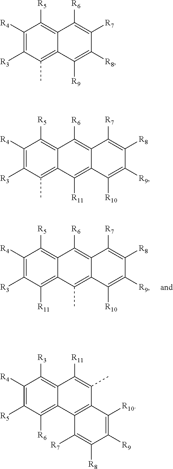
C1([R4])=C([R3])C(C)=C2C(=C1[R5])C([R6])=C([R7])C([R8])=C2[R9].C1([R4])=C([R3])C([R11])=C2C(=C1[R5])C([R6])=C1C(=C2C)C([R10])=C([R9])C([R8])=C1[R7].C1([R4])=C([R5])C([R6])=C2C(=C1[R3])C([R11])=C(C)C1=C2C([R7])=C([R8])C([R9])=C1[R10].C1([R4])=C([R3])C(C)=C2C(=C1[R5])C([R6])=C1C(=C2[R11])C([R10])=C([R9])C([R8])=C1[R7]
